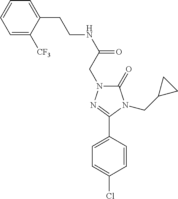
C1=C([CF3])C(CCNC(=O)CN2C(=O)N(CC3CC3)C(C3=CC=C(Cl)C=C3)=N2)=CC=C1
